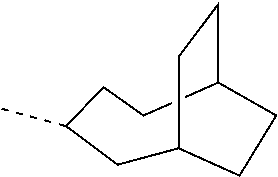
C1C2CCC(CCC1C)CC2
